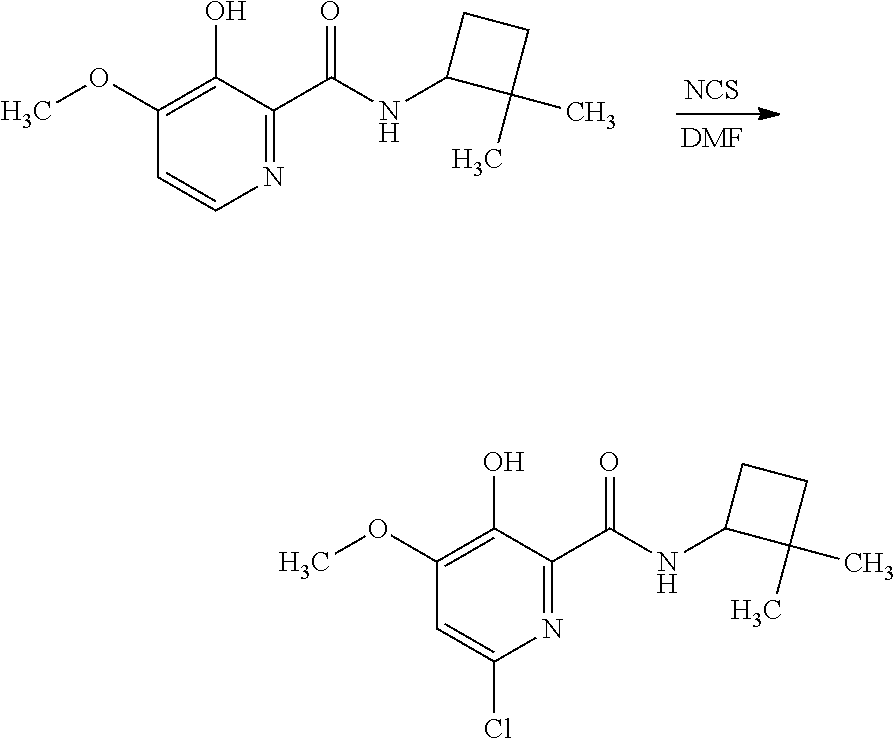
[NCS].[DMF].C1(NC(C2=NC=CC(OC)=C2O)=O)C(C)(C)CC1.C1(NC(C2=NC(Cl)=CC(OC)=C2O)=O)C(C)(C)CC1
